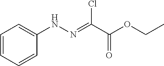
C1=CC=CC(NN=C(C(OCC)=O)Cl)=C1
